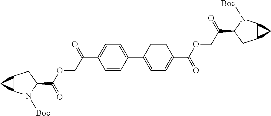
C1=CC(C2=CC=C(C(OCC(C3CC4C(N3[Boc])C4)=O)=O)C=C2)=CC=C1C(COC(C1CC2C(N1[Boc])C2)=O)=O
